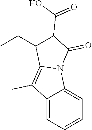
C12=CC=CC=C1N1C(=C2C)C(CC)C(C(=O)O)C1=O
